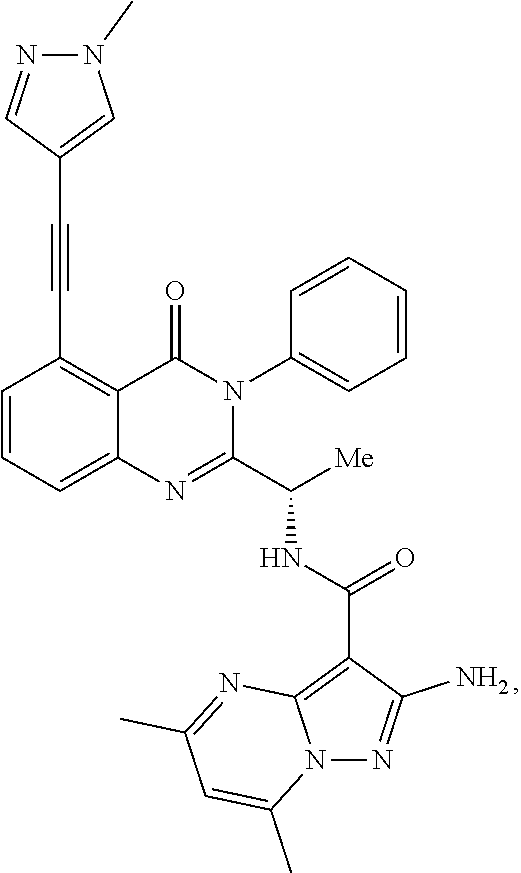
C1=CC=C2C(=C1C#CC1=CN(C)N=C1)C(=O)N(C1=CC=CC=C1)C(C([Me])NC(=O)C1=C3N(N=C1N)C(C)=CC(C)=N3)=N2
